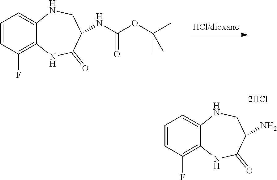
C1=CC(F)=C2C(=C1)NCC(N)C(=O)N2.C1=CC(F)=C2C(=C1)NCC(NC(OC(C)(C)C)=O)C(=O)N2
